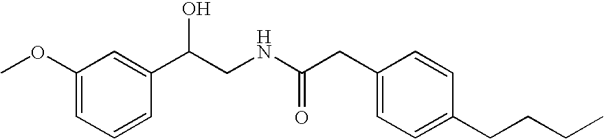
C1(OC)=CC=CC(C(CNC(CC2=CC=C(CCCC)C=C2)=O)O)=C1
